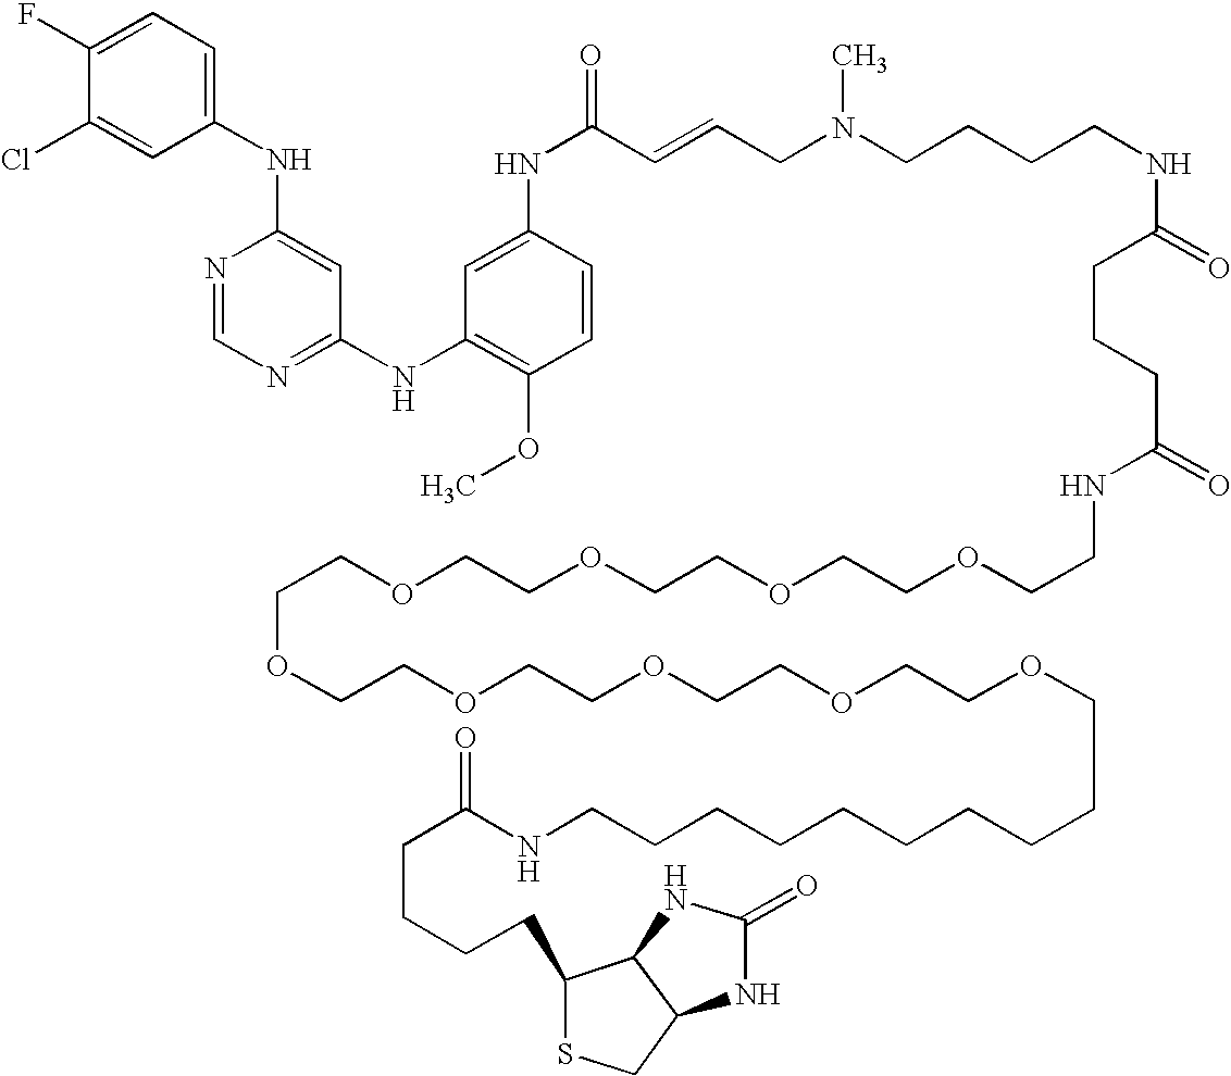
N(C1=CC(NC2=C(OC)C=CC(NC(=O)C=CCN(CCCCNC(=O)CCCC(=O)NCCOCCOCCOCCOCCOCCOCCOCCOCCOCCCCCCCCCCNC(CCCCC3SCC4C3NC(=O)N4)=O)C)=C2)=NC=N1)C1=CC=C(F)C(Cl)=C1
